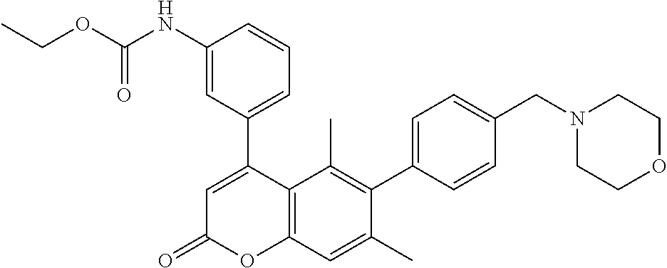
C1(C2=CC(=O)OC3=C2C(C)=C(C2=CC=C(CN4CCOCC4)C=C2)C(C)=C3)=CC=CC(NC(OCC)=O)=C1
